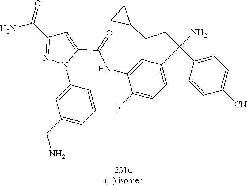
N1(C2=CC(CN)=CC=C2)C(C(=O)NC2=CC(C(N)(CCC3CC3)C3=CC=C([CN])C=C3)=CC=C2F)=CC(C(=O)N)=N1
